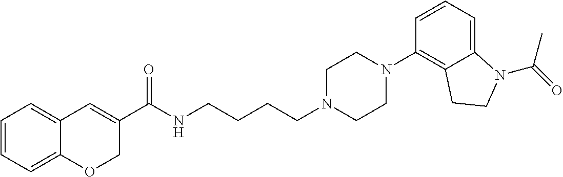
C1=CC=C2C(=C1)C=C(C(NCCCCN1CCN(C3=C4C(=CC=C3)N(C(=O)C)CC4)CC1)=O)CO2
